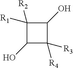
C1(O)C([R4])([R3])C(O)C1([R1])[R2]
